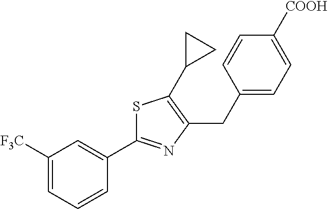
C1=C([COOH])C=CC(CC2=C(C3CC3)SC(C3=CC([F3C])=CC=C3)=N2)=C1
